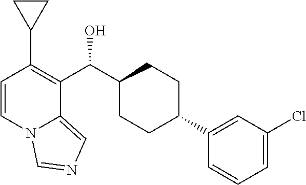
C1=CN2C(=CN=C2)C(C(C2CCC(C3=CC(Cl)=CC=C3)CC2)O)=C1C1CC1
